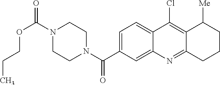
N1(C(OCCC)=O)CCN(C(=O)C2=CC=C3C(=C2)N=C2C(=C3Cl)C([Me])CCC2)CC1
